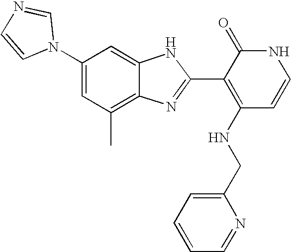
C1(C)=C2C(=CC(N3C=NC=C3)=C1)NC(C1=C(NCC3=CC=CC=N3)C=CNC1=O)=N2
